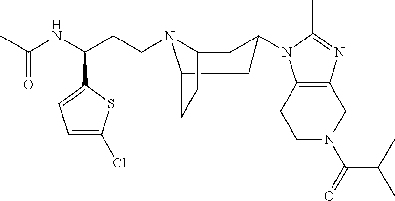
C1N(C(C(C)C)=O)CC2=C(C1)N(C1CC3N(CCC(C4=CC=C(Cl)S4)NC(C)=O)C(CC3)C1)C(C)=N2
